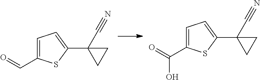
C1=C(C=O)SC(C2(C#N)CC2)=C1.C1=C(C(=O)O)SC(C2(C#N)CC2)=C1
